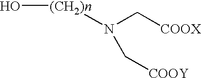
[(CH2)n](N(C[COOX])C[COOY])O
